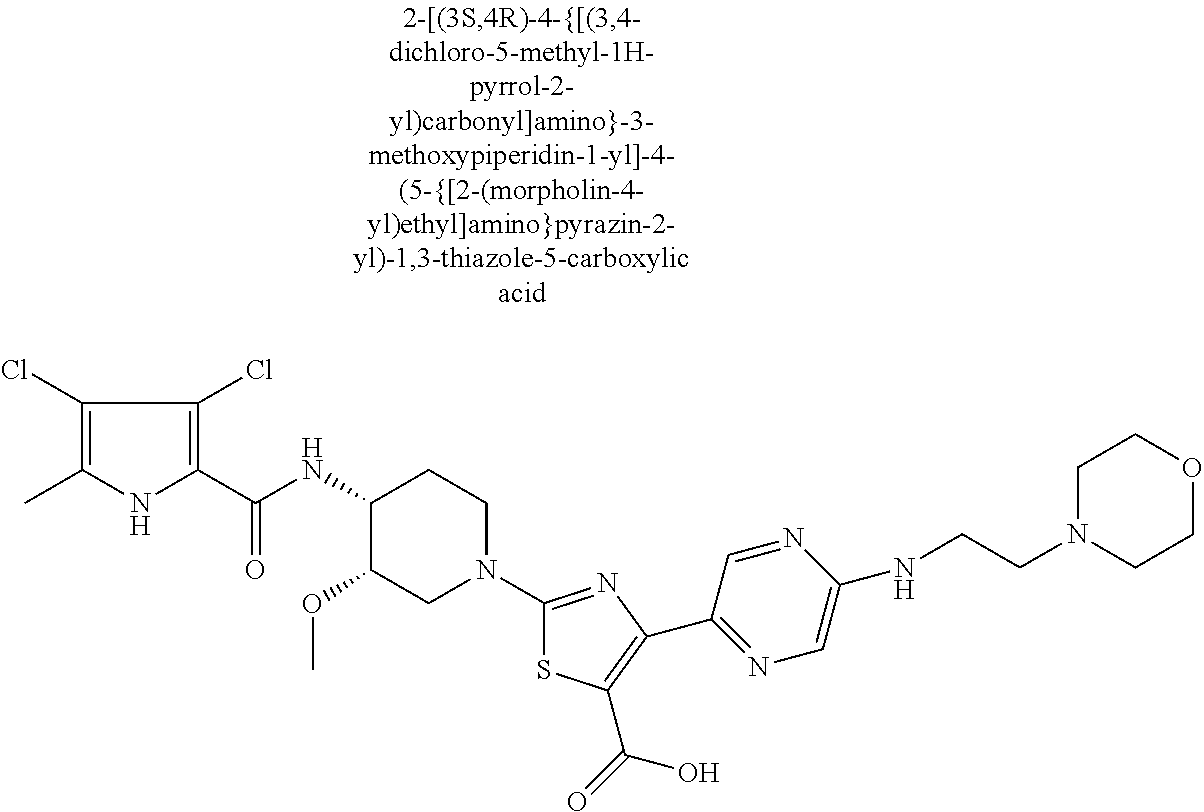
C1(Cl)=C(C)NC(C(NC2C(OC)CN(C3=NC(C4=NC=C(NCCN5CCOCC5)N=C4)=C(C(=O)O)S3)CC2)=O)=C1Cl
